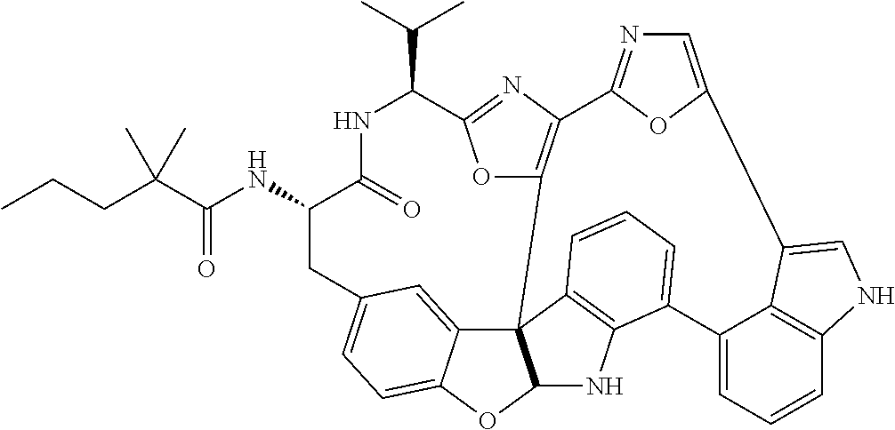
C(=O)(NC1C(=O)NC(C(C)C)C2=NC3=C(O2)C24C5=CC(=CC=C5OC2NC2=C4C=CC=C2C2=CC=CC4=C2C(=CN4)C2=CN=C3O2)C1)C(CCC)(C)C
